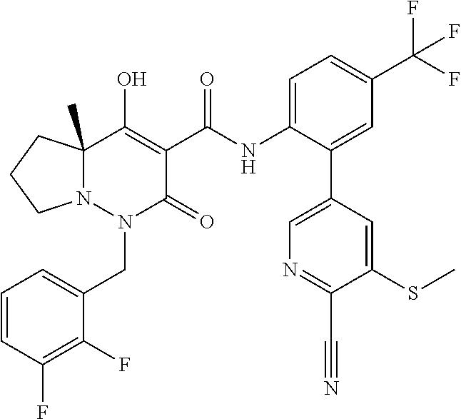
C12(C)N(N(CC3=CC=CC(F)=C3F)C(=O)C(C(NC3=CC=C(C(F)(F)F)C=C3C3=CN=C(C#N)C(SC)=C3)=O)=C1O)CCC2
